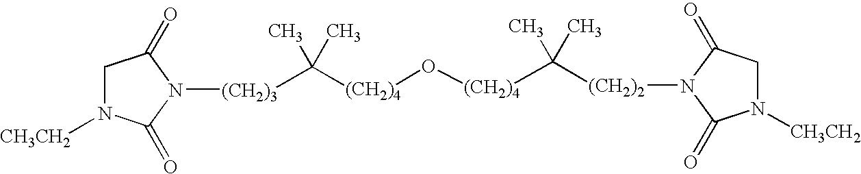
C([(CH2)4]O[(CH2)4]C(C)(C)[(CH2)2]N1C(=O)CN([CH3CH2])C1=O)(C)(C)[(CH2)3]N1C(=O)CN([CH3CH2])C1=O
